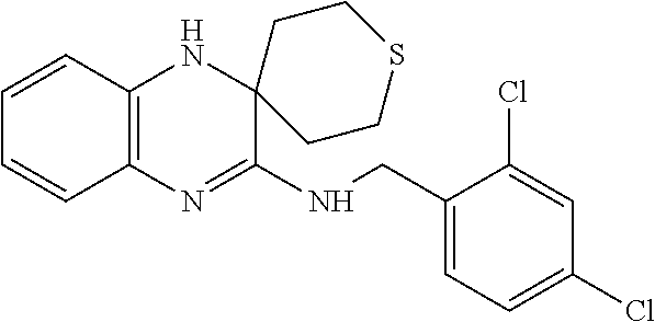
C1(CNC2=NC3=C(NC24CCSCC4)C=CC=C3)=CC=C(Cl)C=C1Cl
